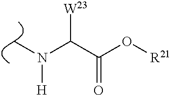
C(C(O[R21])=O)(N([H])C)[W23]
